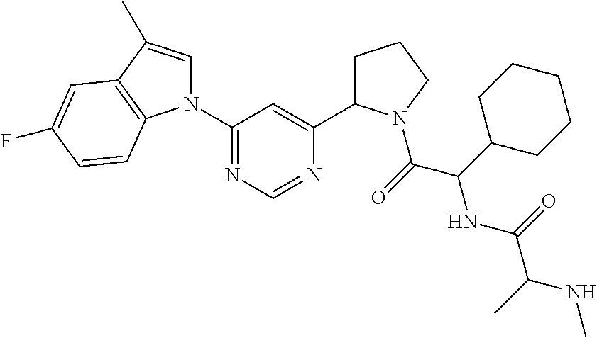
N1(C2=NC=NC(C3CCCN3C(C(NC(=O)C(NC)C)C3CCCCC3)=O)=C2)C=C(C)C2=C1C=CC(F)=C2
